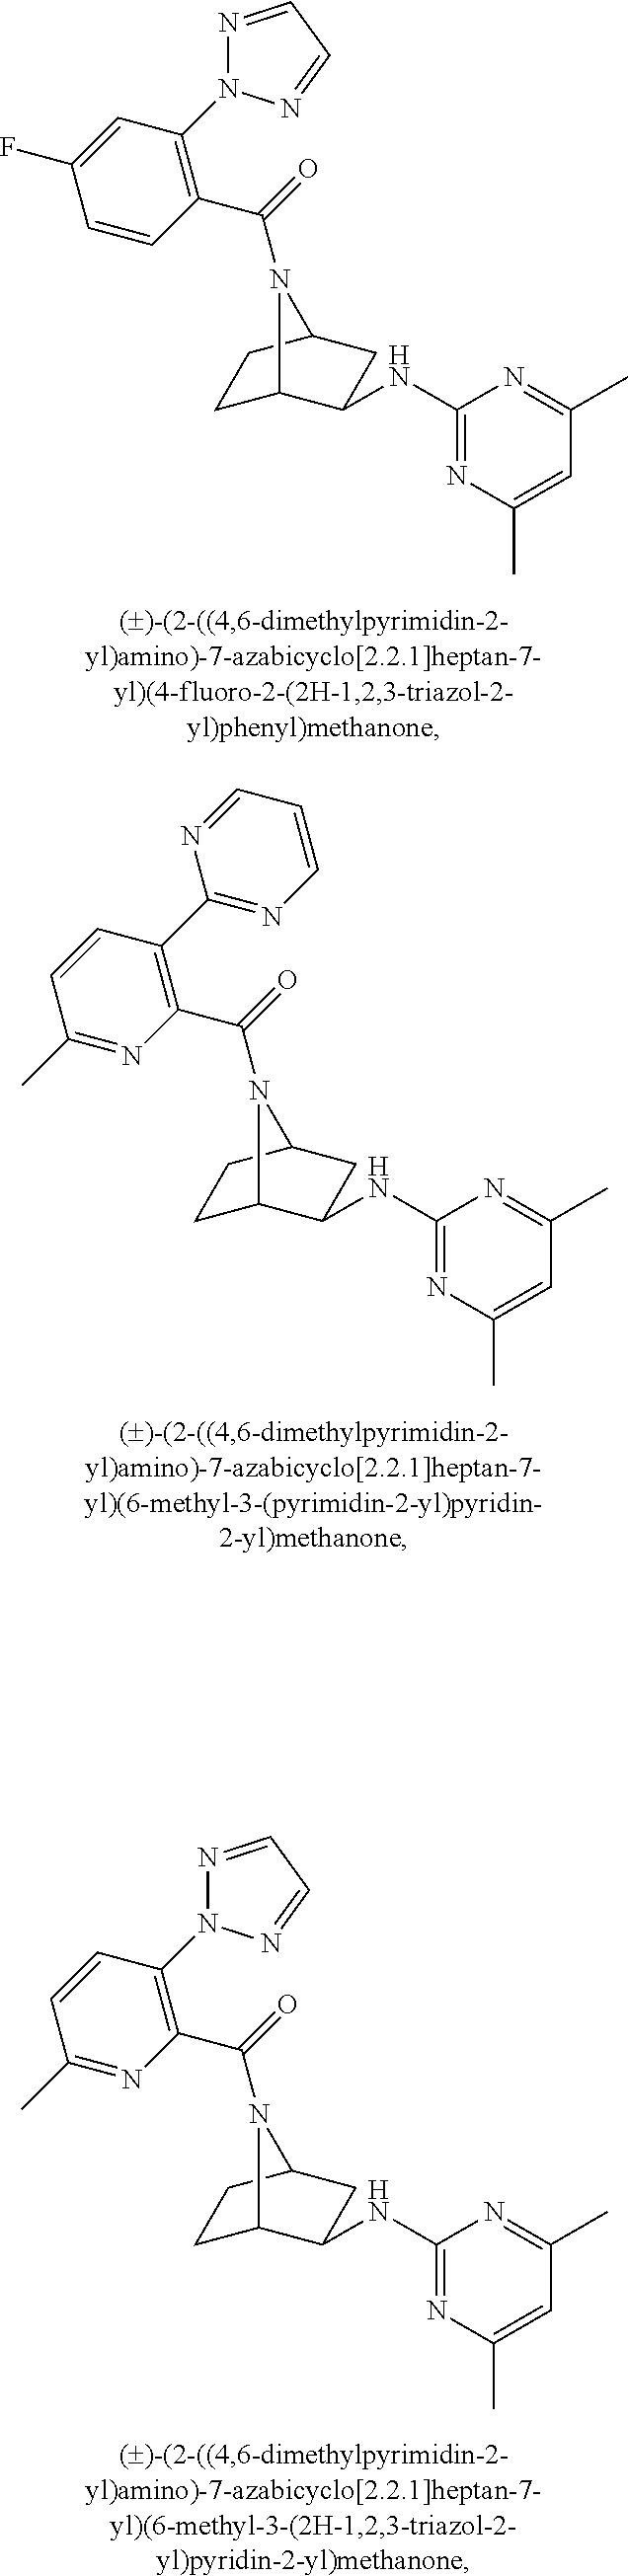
C1=C(C)N=C(NC2C3CCC(C2)N3C(=O)C2=C(N3N=CC=N3)C=C(F)C=C2)N=C1C.C1=C(C)N=C(NC2C3CCC(C2)N3C(=O)C2=C(C3=NC=CC=N3)C=CC(C)=N2)N=C1C.C1=C(C)N=C(NC2C3CCC(C2)N3C(=O)C2=C(N3N=CC=N3)C=CC(C)=N2)N=C1C
